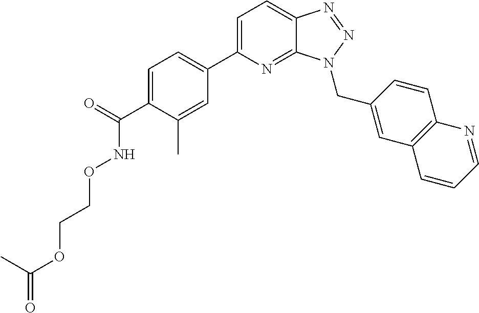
C1=C(C(=O)NOCCOC(=O)C)C(C)=CC(C2=CC=C3C(=N2)N(CC2=CC4=C(C=C2)N=CC=C4)N=N3)=C1
